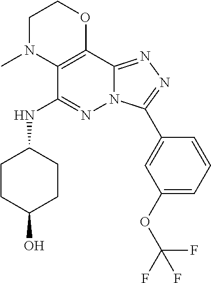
C12=C(C(NC3CCC(O)CC3)=NN3C1=NN=C3C1=CC(OC(F)(F)F)=CC=C1)N(C)CCO2
